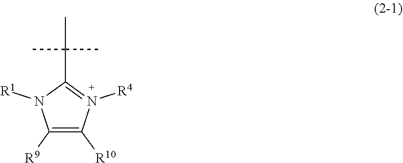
C1([R9])=C([R10])N([R4])=C(C(C)(C)C)N1[R1]
